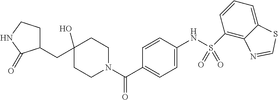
C1CN(C(C2=CC=C(NS(=O)(=O)C3=C4C(=CC=C3)SC=N4)C=C2)=O)CCC1(O)CC1CCNC1=O
